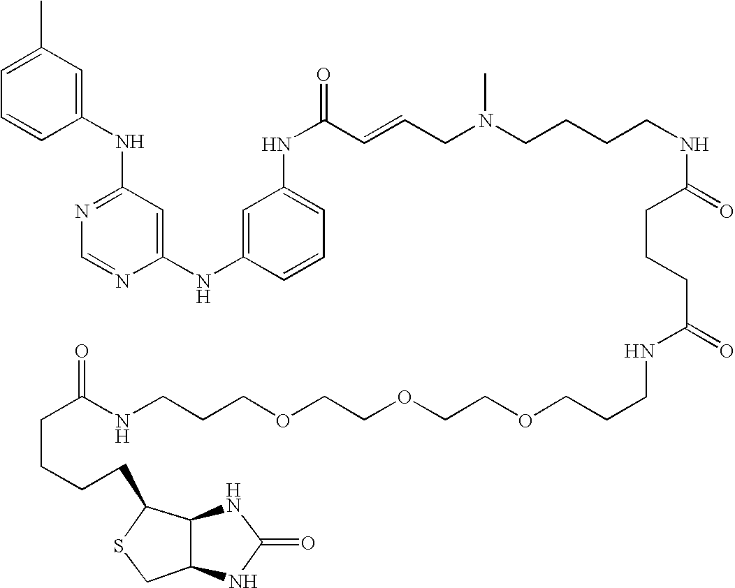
N(C1=NC=NC(NC2=CC(NC(=O)C=CCN(CCCCNC(=O)CCCC(=O)NCCCOCCOCCOCCCNC(CCCCC3SCC4C3NC(=O)N4)=O)C)=CC=C2)=C1)C1=CC(C)=CC=C1
